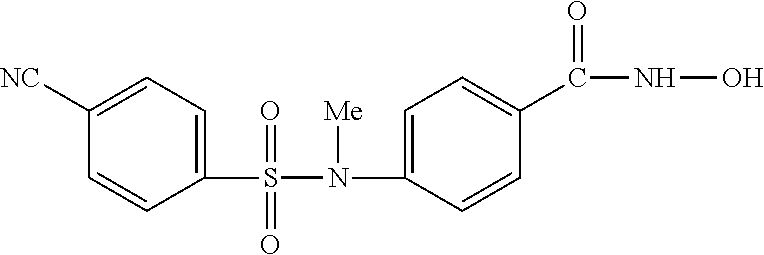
C1([NC])=CC=C(S(=O)(=O)N(C2=CC=C(C(=O)NO)C=C2)[Me])C=C1
